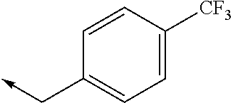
C1=C([CF3])C=CC(C->C)=C1
